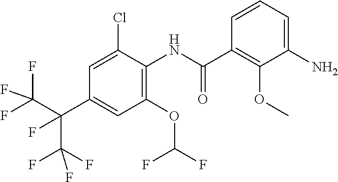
C1=CC=C(N)C(OC)=C1C(NC1=C(OC(F)F)C=C(C(C(F)(F)F)(C(F)(F)F)F)C=C1Cl)=O
